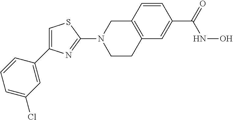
C1=C(C2=CC(Cl)=CC=C2)N=C(N2CCC3=C(C2)C=CC(C(=O)NO)=C3)S1
